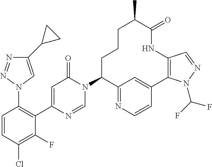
C1(C2CC2)=CN(C2=C(C3=CC(=O)N(C4C5=NC=CC(=C5)C5=C(C=NN5C(F)F)NC(=O)C(C)CCC4)C=N3)C(F)=C(Cl)C=C2)N=N1
